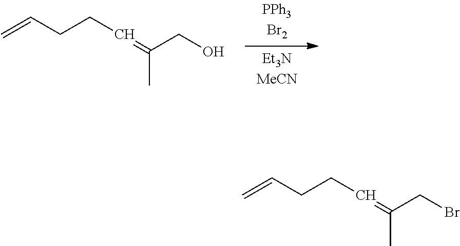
C=CCCC=C(C)CBr.C=CCCC=C(C)CO
